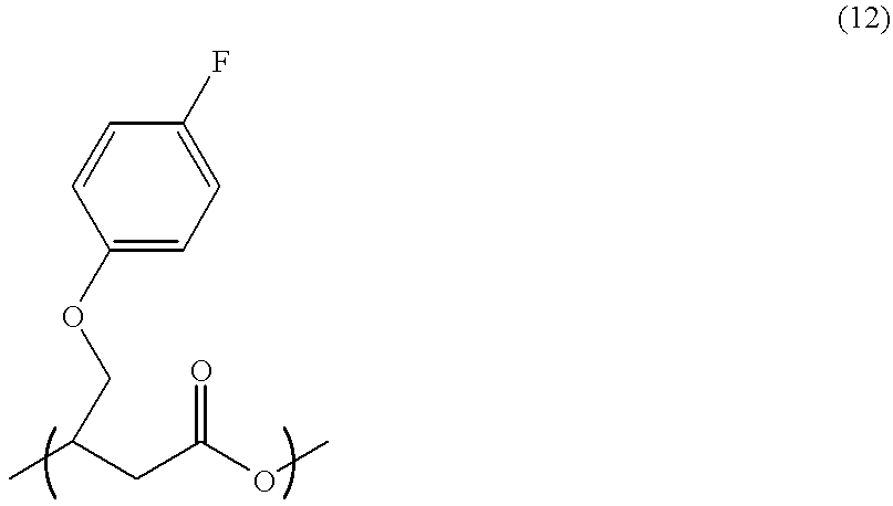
C1=CC(OCC(CC(OC)=O)C)=CC=C1F
